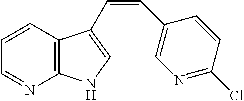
C12=C(C(C=CC3=CN=C(Cl)C=C3)=CN1)C=CC=N2
